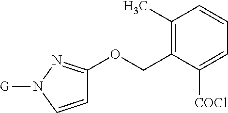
C1(C)=C(COC2=NN([G])C=C2)C([COCl])=CC=C1
